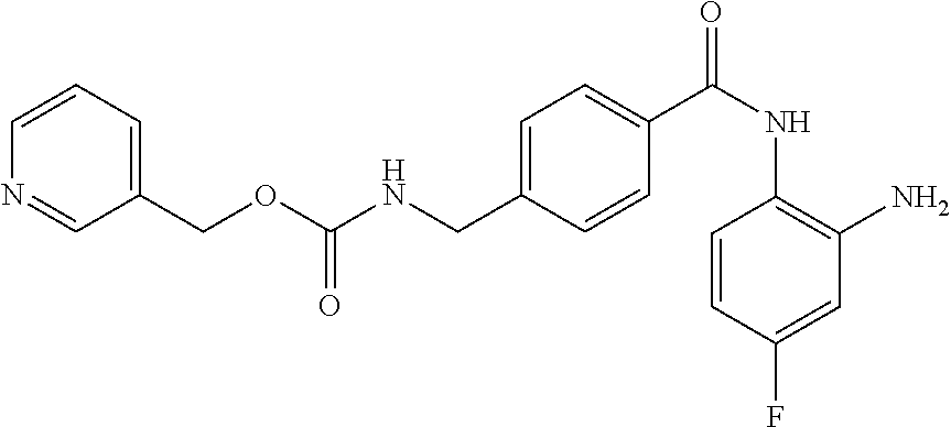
C1=C(CNC(OCC2=CC=CN=C2)=O)C=CC(C(NC2=C(N)C=C(F)C=C2)=O)=C1
